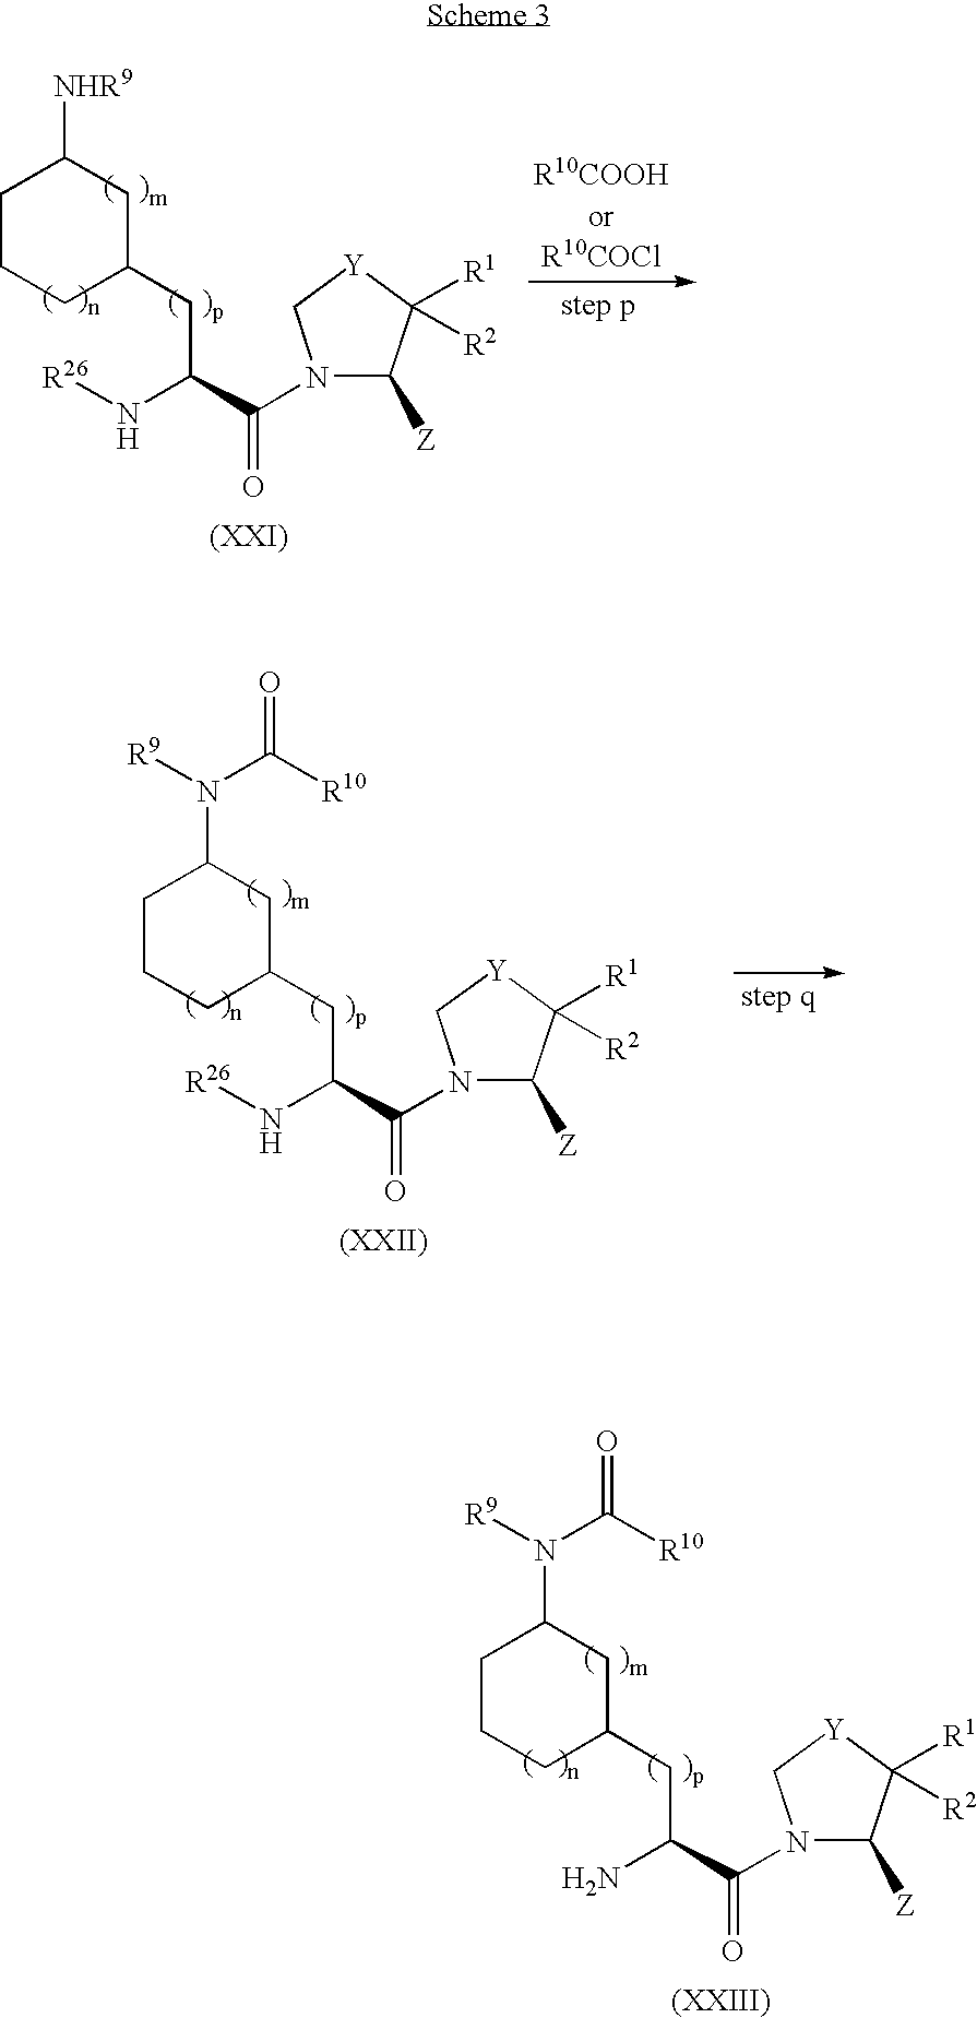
C1CCC(CC(N[R26])C(=O)N2C([Z])C([R1])([R2])[Y]C2)CC1[NHR9].C1CCC(CC(N[R26])C(=O)N2C([Z])C([R1])([R2])[Y]C2)CC1N([R9])C([R10])=O.C1CCC(CC(N)C(=O)N2C([Z])C([R1])([R2])[Y]C2)CC1N([R9])C([R10])=O
